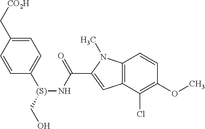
C1=C(C[CO2H])C=CC([(S)](CO)NC(C2=CC3=C(N2C)C=CC(OC)=C3Cl)=O)=C1
